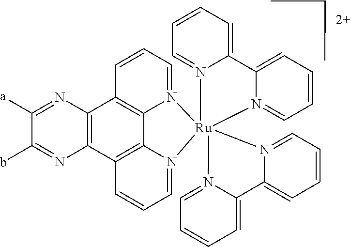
C1([a])=NC2=C(N=C1b)C1=C3C4=C2C=CC=N4[Ru]24(N3=CC=C1)(N1=CC=CC=C1C1=CC=CC=N21)N1=CC=CC=C1C1=CC=CC=N41.C(CCC)C
